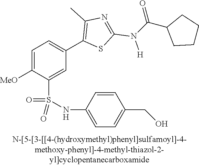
C1=C([MeO])C(S(NC2=CC=C(CO)C=C2)(=O)=O)=CC(C2=C(C)N=C(N(C(C3CCCC3)=O)[H])S2)=C1
